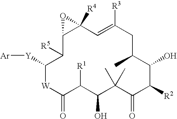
C12C([R5])C([Y][Ar])[W]C(=O)C([R1])C(O)C(C)(C)C(=O)C([R2])C(O)C(C)CC([R3])=CC1([R4])O2
